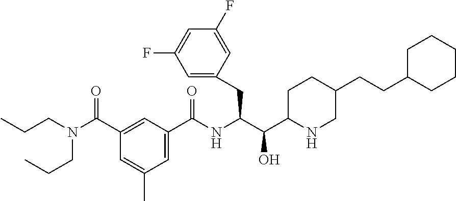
C1=C(C(N(CCC)CCC)=O)C=C(C)C=C1C(NC(C(C1NCC(CCC2CCCCC2)CC1)O)CC1=CC(F)=CC(F)=C1)=O
